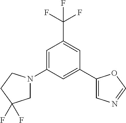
C1=C(N2CC(F)(F)CC2)C=C(C2=CN=CO2)C=C1C(F)(F)F
